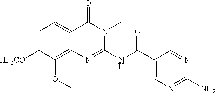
C1=C([HF2CO])C(OC)=C2C(=C1)C(=O)N(C)C(NC(C1=CN=C(N)N=C1)=O)=N2
